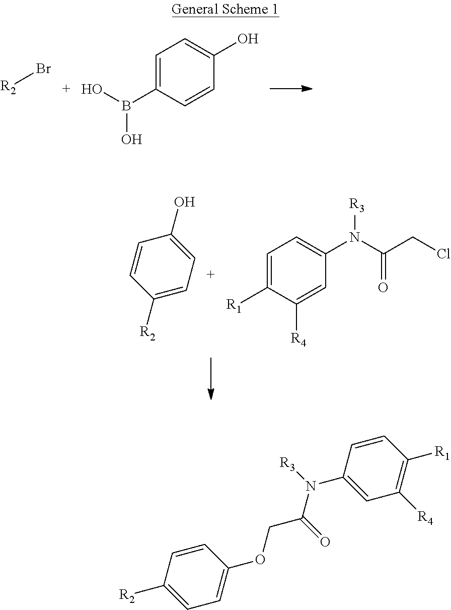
Br[R2].C1=C(B(O)O)C=CC(O)=C1.C1=C(O)C=CC([R2])=C1.C1=C([R1])C([R4])=CC(N(C(CCl)=O)[R3])=C1.C1=CC([R2])=CC=C1OCC(N(C1=CC([R4])=C([R1])C=C1)[R3])=O
